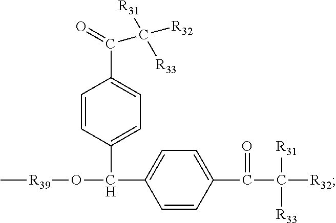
C[R39]OC(C1=CC=C(C(=O)C([R32])([R33])[R31])C=C1)C1=CC=C(C(=O)C([R31])([R33])[R32])C=C1
